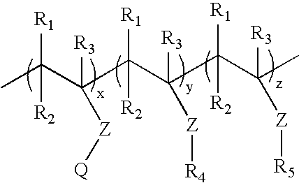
CC(C(C(C(C(C(C)([R3])[Z][R5])([R2])[R1])([R3])[Z][R4])([R1])[R2])([R3])[Z][Q])([R1])[R2]
